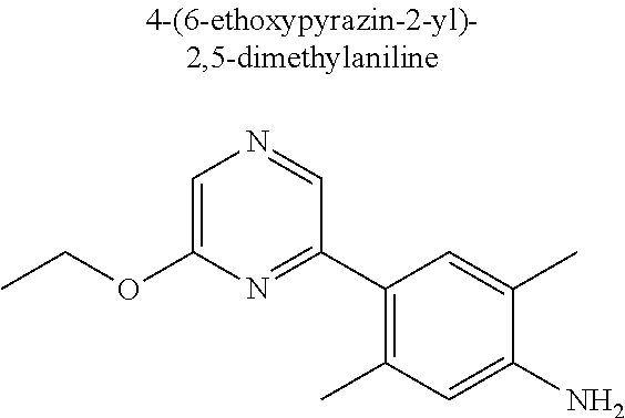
O(C1=CN=CC(C2=C(C)C=C(N)C(C)=C2)=N1)CC
